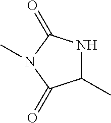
C1(C)NC(=O)N(C)C1=O
